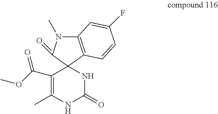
C12(NC(=O)NC(C)=C1C(OC)=O)C1=C(N(C)C2=O)C=C(F)C=C1
